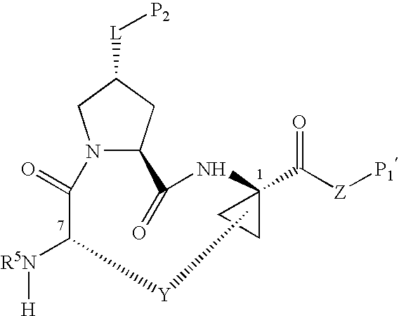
N1(C(C([R5N][H])[Y]C)=O)C(C(=O)NC2(C([Z][P1])=O)CC2)CC([L][P2])C1
